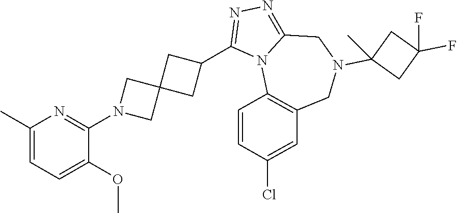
C1(C)=CC=C(OC)C(N2CC3(C2)CC(C2=NN=C4N2C2=C(CN(C5(C)CC(F)(F)C5)C4)C=C(Cl)C=C2)C3)=N1
